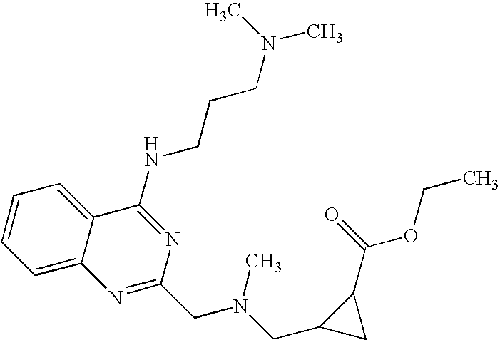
C12=CC=CC=C1C(NCCCN(C)C)=NC(CN(CC1CC1C(=O)OCC)C)=N2
